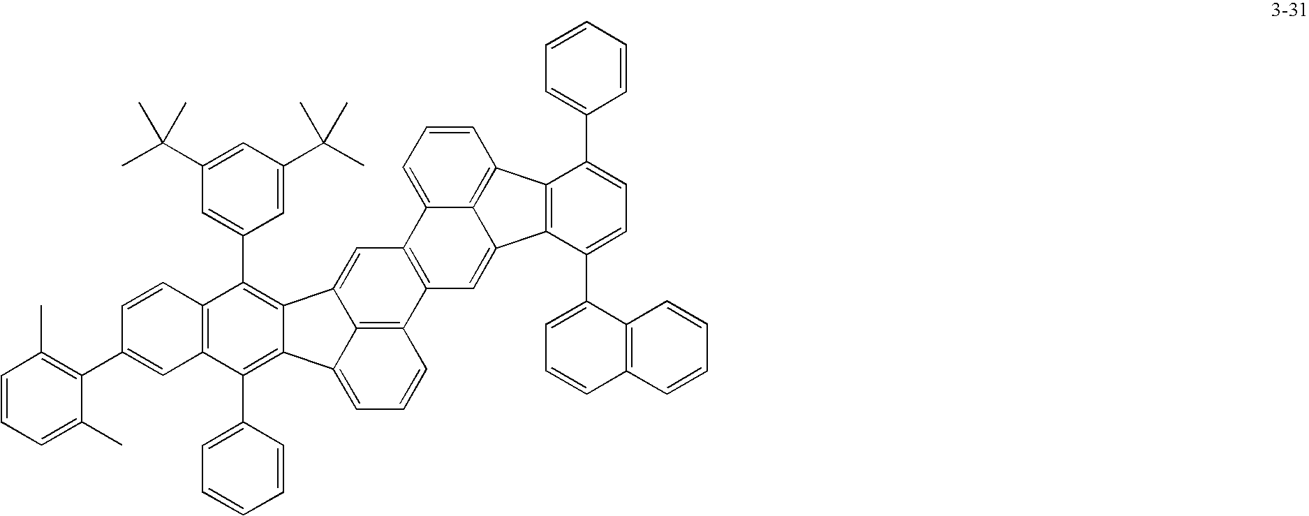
C1=CC=C2C3=C1C1=C(C3=CC3=C2C=C2C4=C3C=CC=C4C3=C(C4=CC=CC=C4)C4=C(C(C5=CC(C(C)(C)C)=CC(C(C)(C)C)=C5)=C23)C=CC(C2=C(C)C=CC=C2C)=C4)C(C2=CC=CC3=C2C=CC=C3)=CC=C1C1=CC=CC=C1
